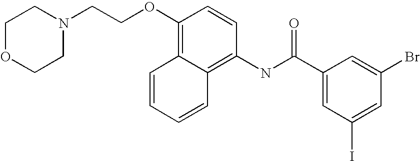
C1(OCCN2CCOCC2)=C2C(=C(NC(C3=CC(I)=CC(Br)=C3)=O)C=C1)C=CC=C2
